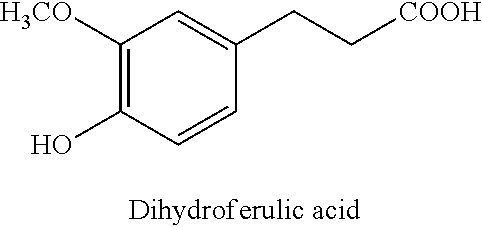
C1([H3CO])=C(O)C=CC(CC[COOH])=C1
